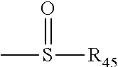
CS([R45])=O
